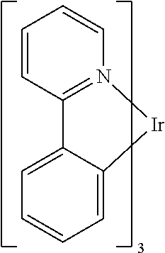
C1=C2C(=CC=C1)C1=N(C=CC=C1)[Ir]2
